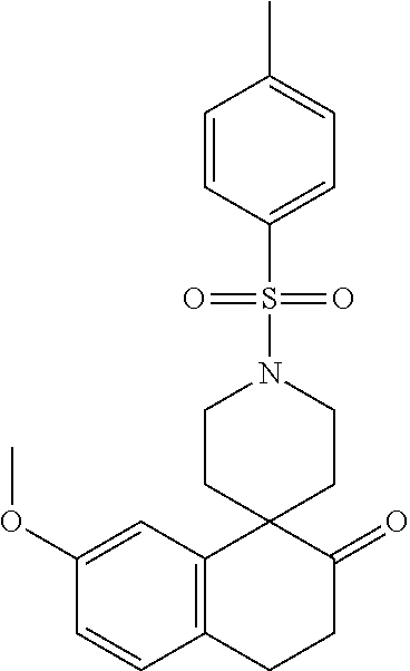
C1=CC(S(=O)(=O)N2CCC3(CC2)C2=C(CCC3=O)C=CC(OC)=C2)=CC=C1C
